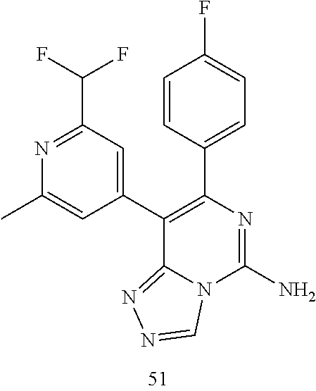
N1=C(C(F)F)C=C(C2=C(C3=CC=C(F)C=C3)N=C(N)N3C2=NN=C3)C=C1C
